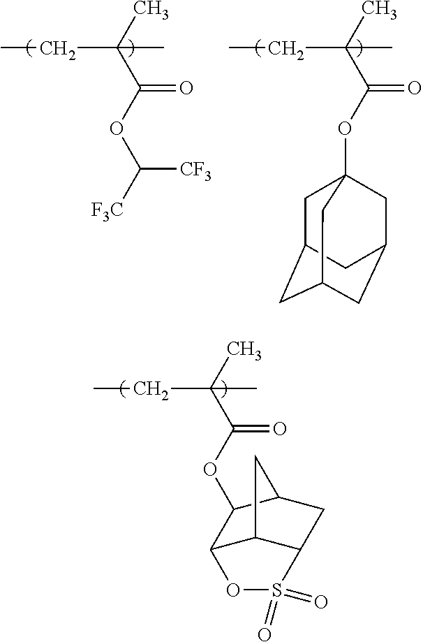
CC(C(OC([F3C])[CF3])=O)(C)CC.CC(C(OC12CC3CC(CC(C1)C3)C2)=O)(C)CC.CC(C(OC1C2C3C(CC1C3)S(=O)(=O)O2)=O)(C)CC
